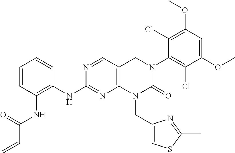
N(C1=NC2=C(C=N1)CN(C1=C(Cl)C(OC)=CC(OC)=C1Cl)C(=O)N2CC1=CSC(C)=N1)C1=C(NC(C=C)=O)C=CC=C1
